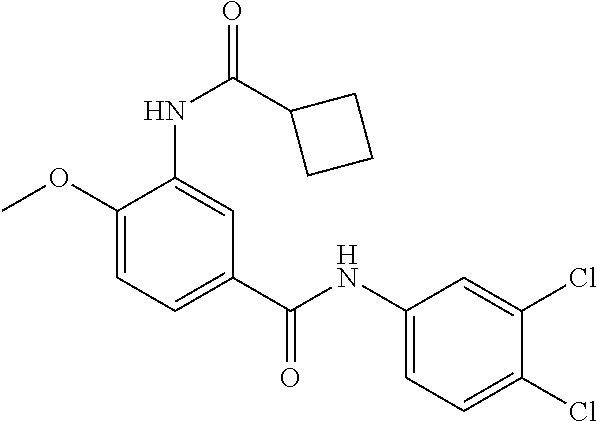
C1(OC)=CC=C(C(NC2=CC=C(Cl)C(Cl)=C2)=O)C=C1NC(C1CCC1)=O
